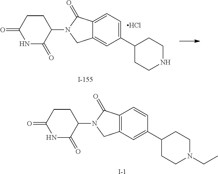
C1=C(C2CCNCC2)C=C2C(=C1)C(=O)N(C1CCC(=O)NC1=O)C2.Cl.[I-].C1=CC2=C(C=C1C1CCN(CC)CC1)CN(C1CCC(=O)NC1=O)C2=O
